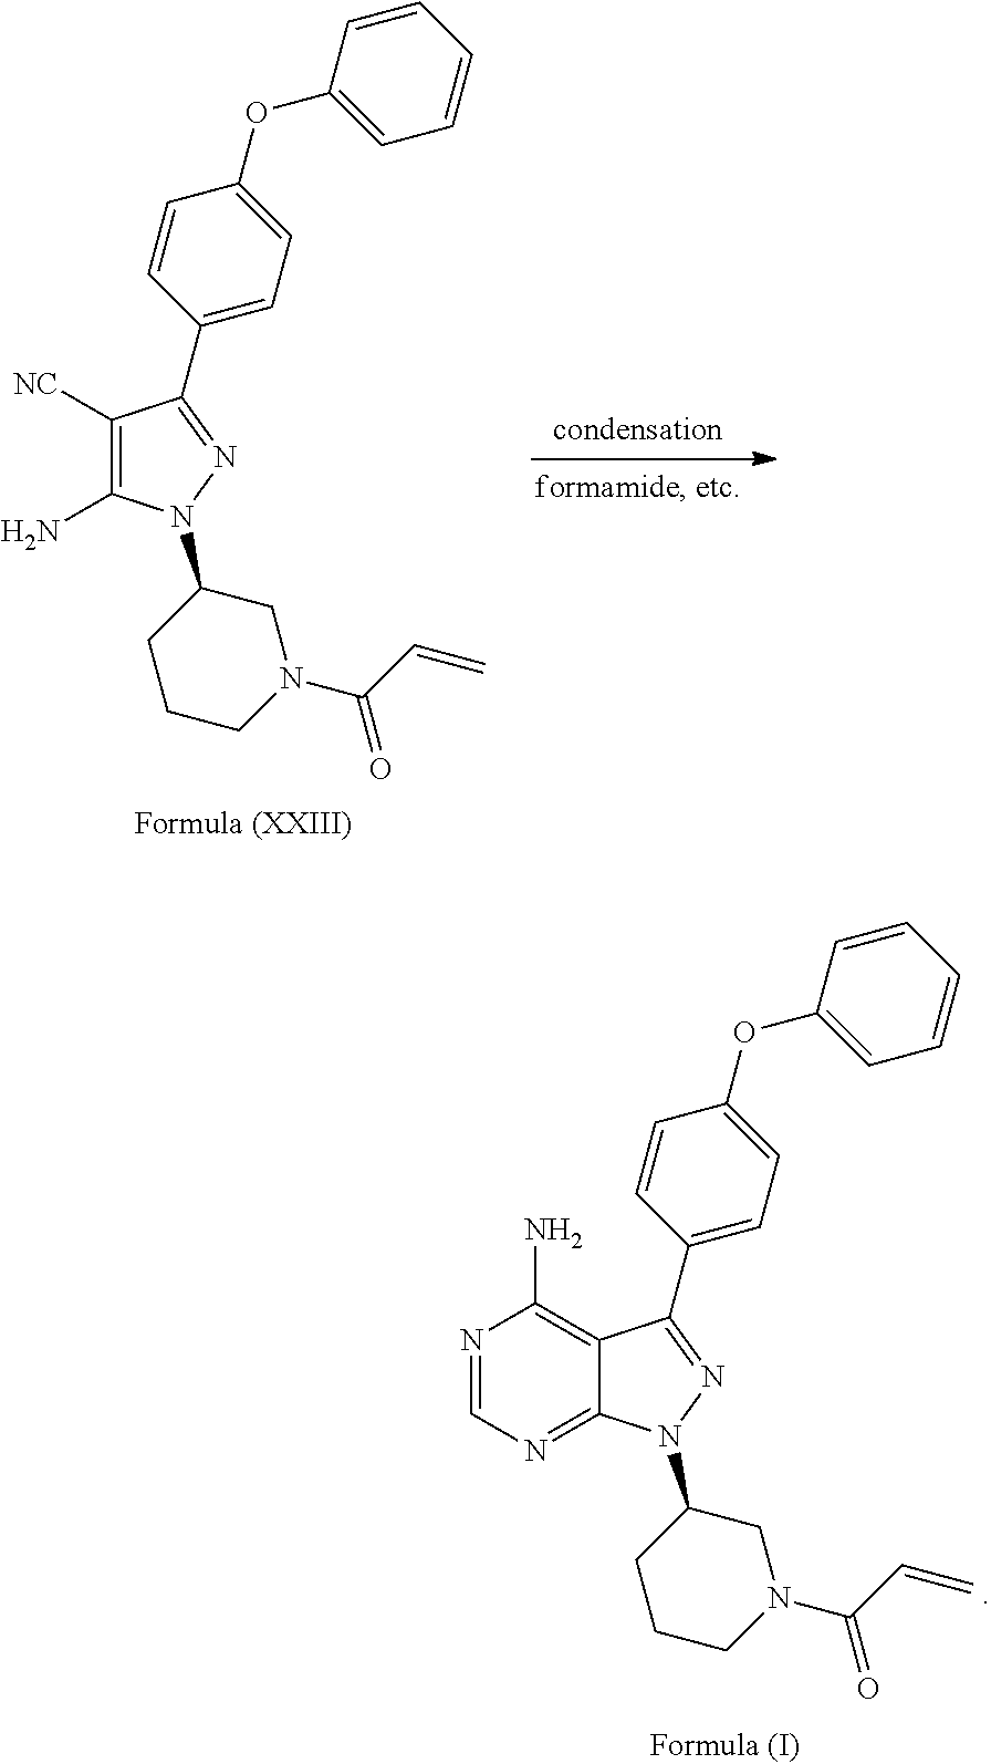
N1=CN=C2C(=C1N)C(C1=CC=C(OC3=CC=CC=C3)C=C1)=NN2C1CCCN(C(C=C)=O)C1.[condensation].NC1=C([NC])C(C2=CC=C(OC3=CC=CC=C3)C=C2)=NN1C1CCCN(C(C=C)=O)C1
